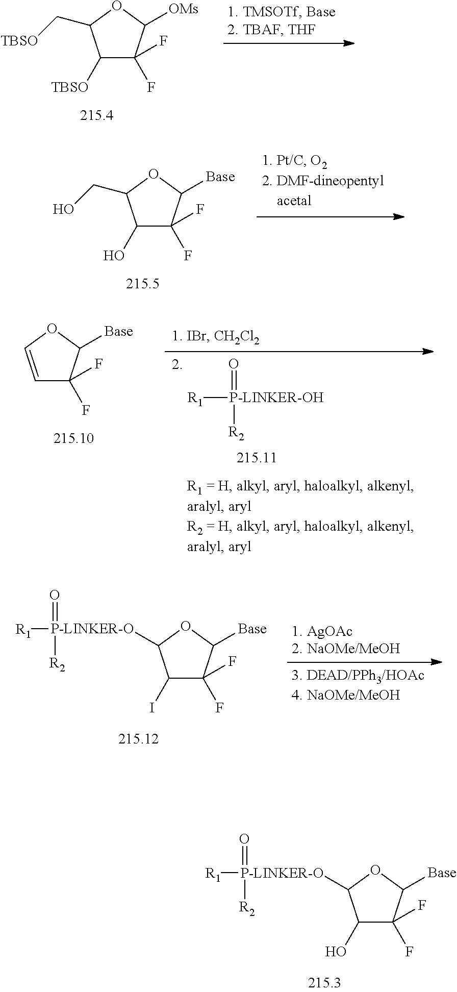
C1([TBSO])C(F)(F)C([OMs])OC1C[TBSO].C1(O)C(F)(F)C([Base])OC1CO.C1(I)C(F)(F)C([Base])OC1[P-LINKER-O]([R1])(=O)[R2].C1(O)C(F)(F)C([Base])OC1[P-LINKER-O]([R1])(=O)[R2].C1=COC([Base])C1(F)F.[R1][P-LINKER-OH](=O)[R2]
